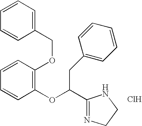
C1(COC2=C(OC(C3=NCCN3)CC3=CC=CC=C3)C=CC=C2)=CC=CC=C1.Cl
